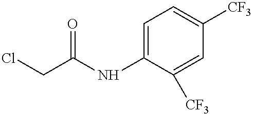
C(C(NC1=CC=C([CF3])C=C1[CF3])=O)Cl
